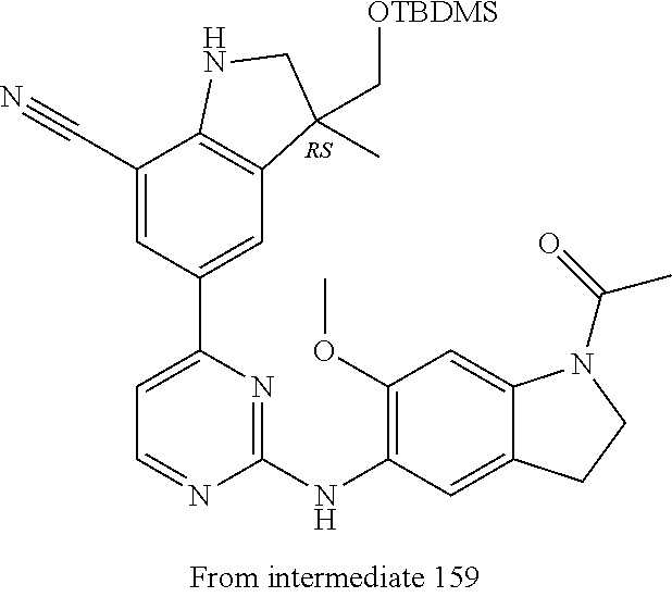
[RS].C1(C#N)=CC(C2=CC=NC(NC3=C(OC)C=C4C(=C3)CCN4C(=O)C)=N2)=CC2=C1NCC2(C)C[OTBDMS]
